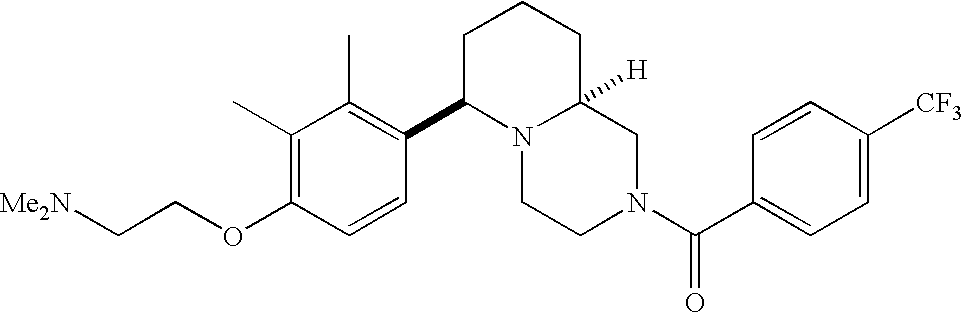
C(OC1=C(C)C(C)=C(C2N3CCN(C(C4=CC=C([CF3])C=C4)=O)CC3([H])CCC2)C=C1)C[Me2N]
